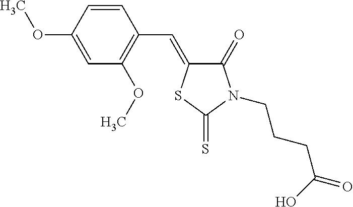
C1(OC)=CC(OC)=C(C=C2C(=O)N(CCCC(=O)O)C(=S)S2)C=C1
